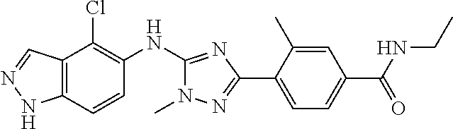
C12=C(C=CC(NC3=NC(C4=CC=C(C(=O)NCC)C=C4C)=NN3C)=C1Cl)NN=C2
